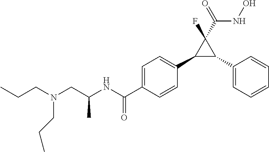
C1(C2C(C3=CC=C(C(NC(CN(CCC)CCC)C)=O)C=C3)C2(F)C(=O)NO)=CC=CC=C1
